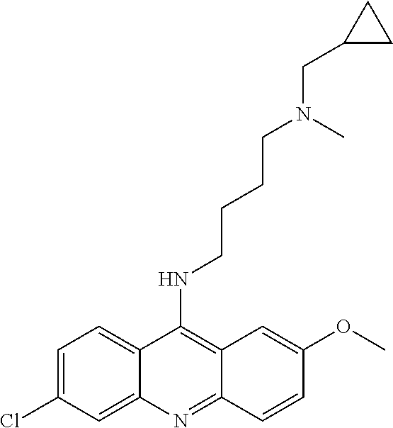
C1=C(Cl)C=C2C(=C1)C(NCCCCN(CC1CC1)C)=C1C(=N2)C=CC(OC)=C1
